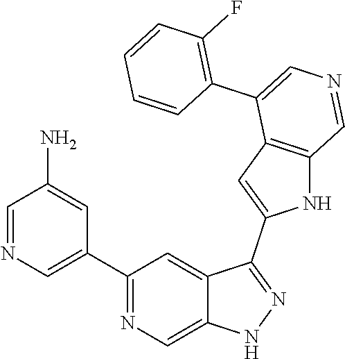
C1(C2=CN=CC(N)=C2)=NC=C2C(=C1)C(C1=CC3=C(N1)C=NC=C3C1=C(F)C=CC=C1)=NN2
